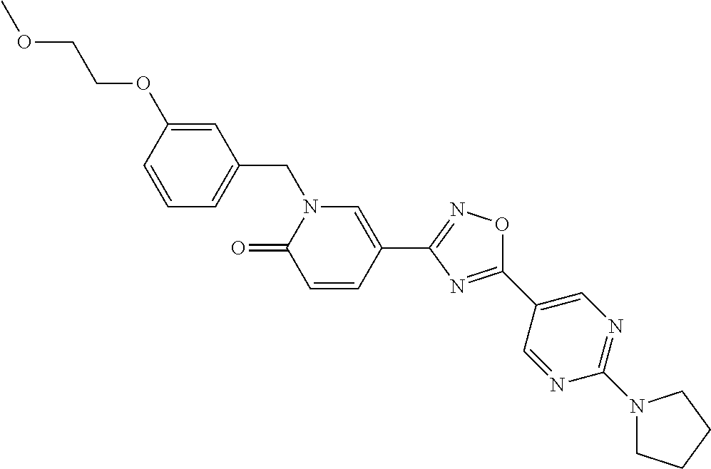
C1=CC(OCCOC)=CC(CN2C(=O)C=CC(C3=NOC(C4=CN=C(N5CCCC5)N=C4)=N3)=C2)=C1
